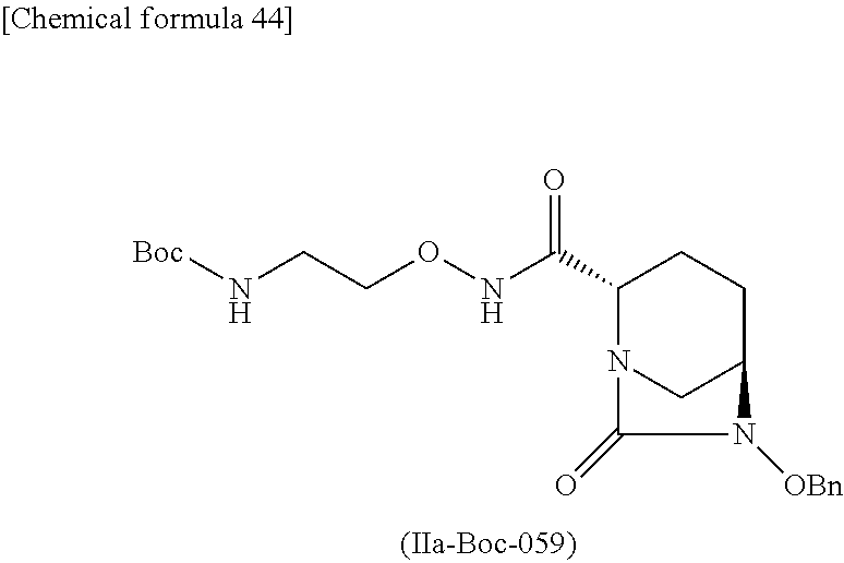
O=C(C1N2CC(CC1)N([OBn])C2=O)NOCCN[Boc]
